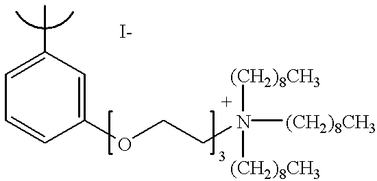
C1=C(C)C=C(OCCN([(CH2)8CH3])([(CH2)8CH3])[(CH2)8CH3])C=C1
